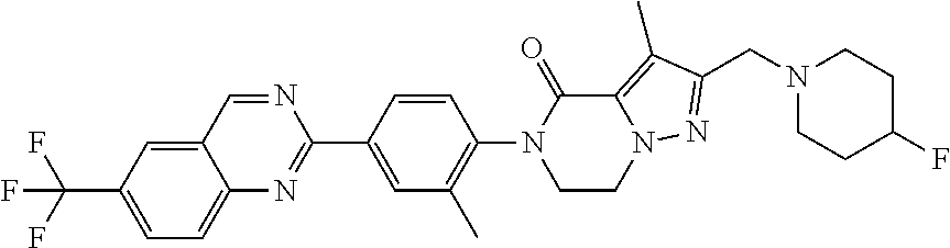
C1=C(C(F)(F)F)C=C2C(=C1)N=C(C1=CC(C)=C(N3CCN4C(=C(C)C(CN5CCC(F)CC5)=N4)C3=O)C=C1)N=C2
